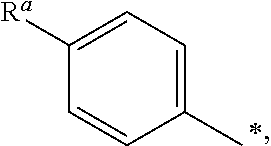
C1([Ra])=CC=C(C)C=C1
